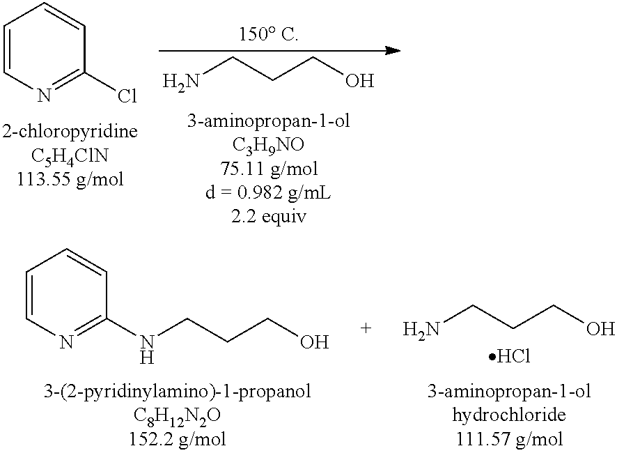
C1=CN=C(Cl)C=C1.NCCCO.C1=CN=C(NCCCO)C=C1.NCCCO.Cl
